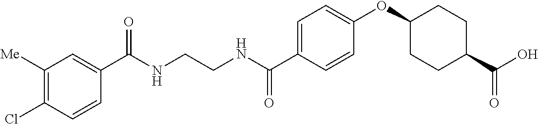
C(NCCNC(C1=CC=C(OC2CCC(C(O)=O)CC2)C=C1)=O)(=O)C1=CC([Me])=C(Cl)C=C1
